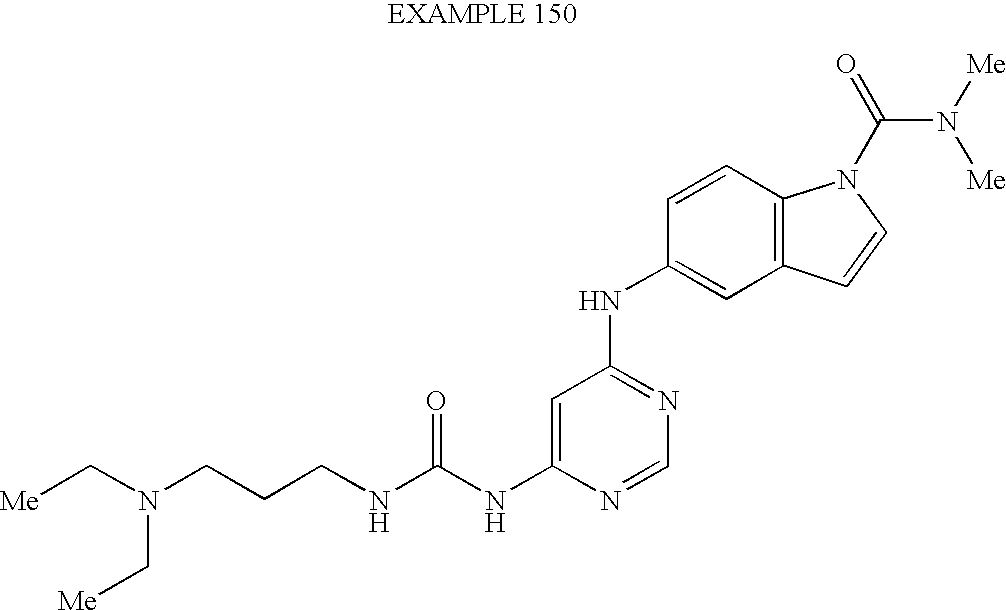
C1=C(NC(NCCCN(C[Me])C[Me])=O)N=CN=C1NC1=CC2=C(C=C1)N(C(=O)N([Me])[Me])C=C2
